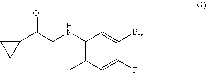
C1(NCC(C2CC2)=O)=C(C)C=C(F)C(Br)=C1
